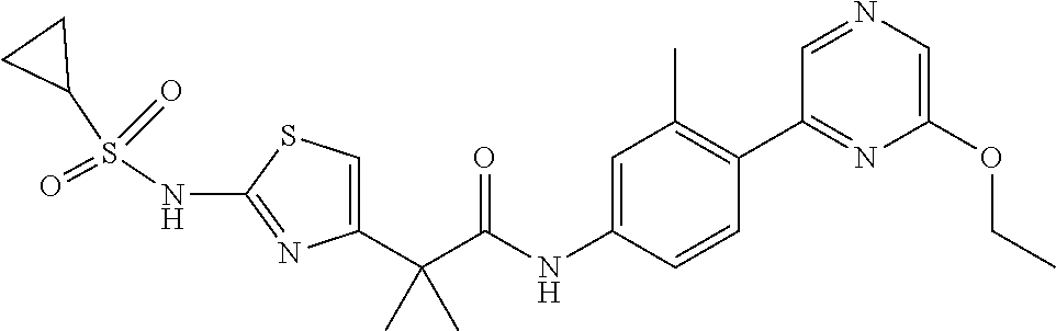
C1=C(C(C(NC2=CC(C)=C(C3=NC(OCC)=CN=C3)C=C2)=O)(C)C)N=C(NS(C2CC2)(=O)=O)S1
